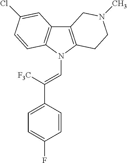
C12=C(N(C=C(C3=CC=C(F)C=C3)[F3C])C3=C1C=C(Cl)C=C3)CCN(C)C2
